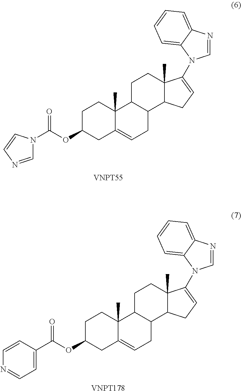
C1C(OC(N2C=NC=C2)=O)CC2=CCC3C(C2(C)C1)CCC1(C)C3CC=C1N1C=NC2=CC=CC=C21.[VNPT55].C1C(OC(C2=CC=NC=C2)=O)CC2=CCC3C(C2(C)C1)CCC1(C)C3CC=C1N1C=NC2=CC=CC=C21.[VNPT178]
